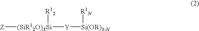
[Z][(SiR12O)XSi]([R12])[Y][Si(OR)3-N][R1N]
